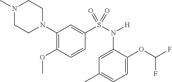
N1(C)CCN(C2=C(OC)C=CC(S(N(C3=CC(C)=CC=C3OC(F)F)[H])(=O)=O)=C2)CC1
